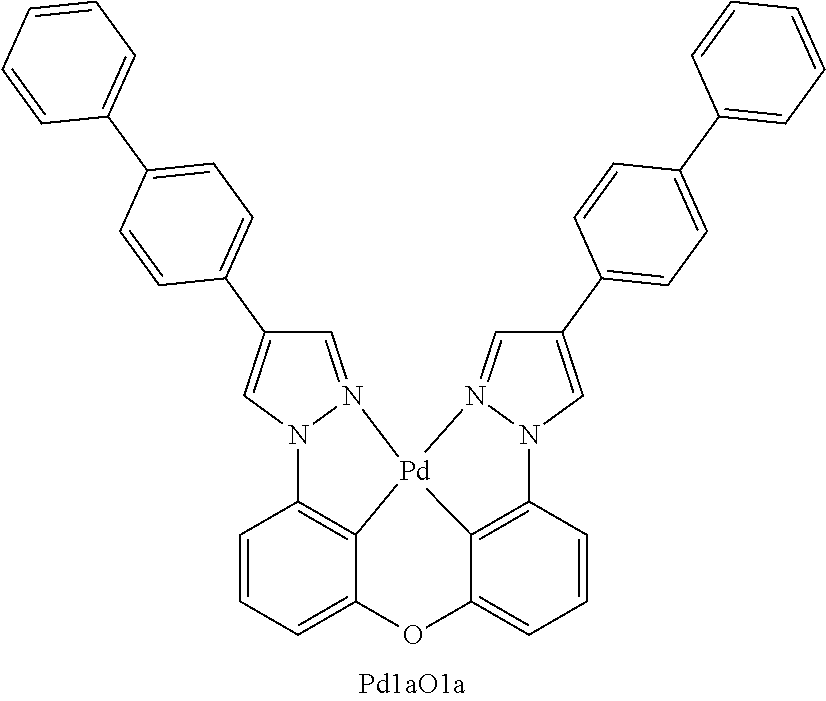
C1=N2N(C=C1C1=CC=C(C3=CC=CC=C3)C=C1)C1=C3C(=CC=C1)OC1=CC=CC4=C1[Pd]23N1=CC(C2=CC=C(C3=CC=CC=C3)C=C2)=CN14
